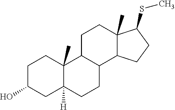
C1C(O)CC2([H])C(C)(C1)C1C(CC2)C2C(C)(CC1)C(SC)CC2
